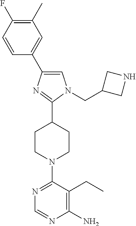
C1=C(C2=CC(C)=C(F)C=C2)N=C(C2CCN(C3=NC=NC(N)=C3CC)CC2)N1CC1CNC1
